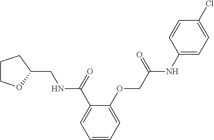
C1COC(CNC(C2=CC=CC=C2OCC(NC2=CC=C(Cl)C=C2)=O)=O)C1
